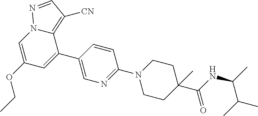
C1=C(C2=CC(OCC)=CN3C2=C([CN])C=N3)C=CC(N2CCC(C(NC(C)C(C)C)=O)(C)CC2)=N1
